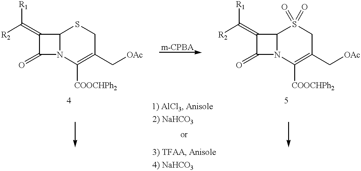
C12N(C([COOCHPh2])=C(C[OAc])CS1)C(=O)C2=C([R1])[R2].C12N(C([COOCHPh2])=C(C[OAc])CS1(=O)=O)C(=O)C2=C([R1])[R2]
